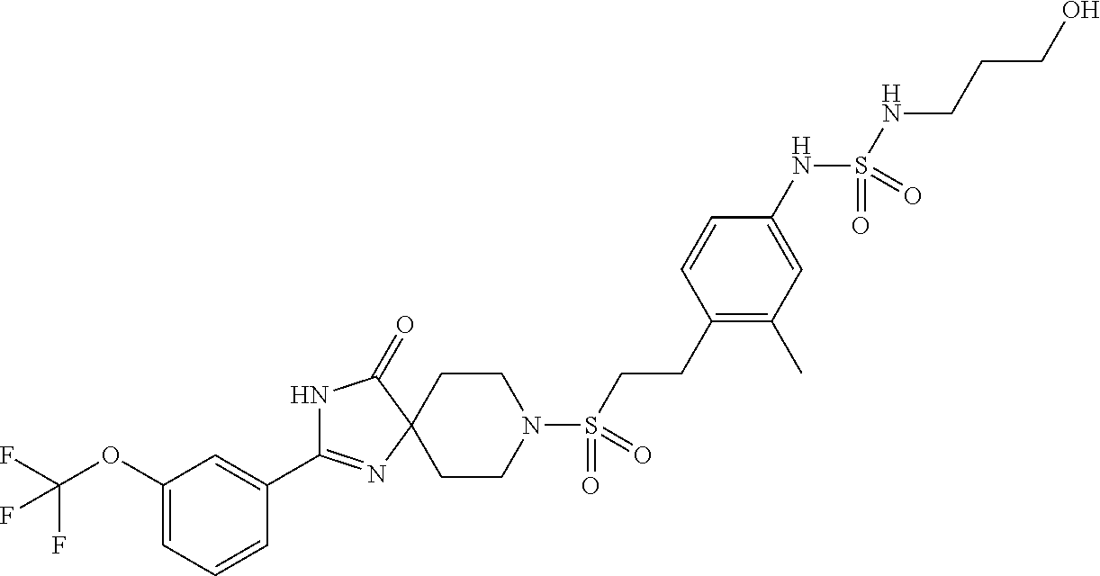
N1C(C2=CC(OC(F)(F)F)=CC=C2)=NC2(C1=O)CCN(S(CCC1=C(C)C=C(NS(NCCCO)(=O)=O)C=C1)(=O)=O)CC2
